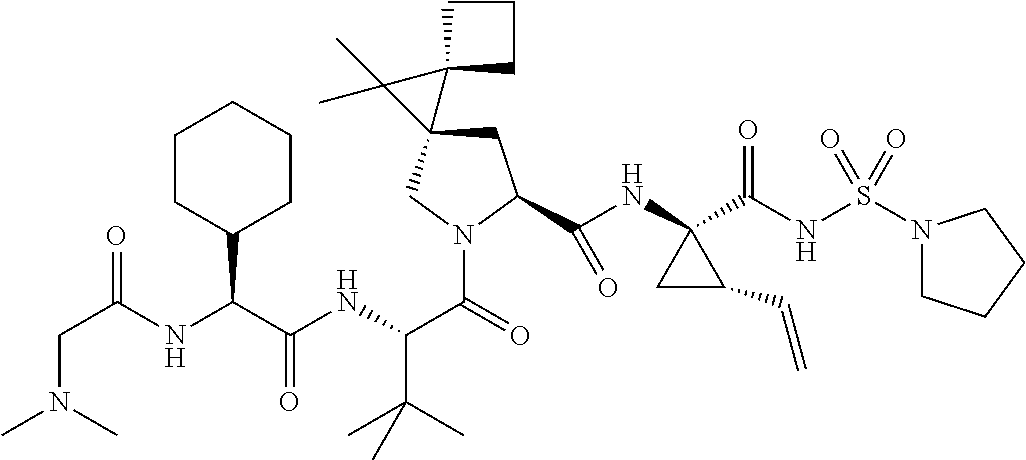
C1C(C(NC2(C(NS(N3CCCC3)(=O)=O)=O)CC2C=C)=O)N(C(C(NC(C(NC(=O)CN(C)C)C2CCCCC2)=O)C(C)(C)C)=O)CC12C1(CCC1)C2(C)C
